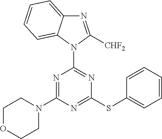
N1(C2=NC(SC3=CC=CC=C3)=NC(N3CCOCC3)=N2)C([CHF2])=NC2=CC=CC=C12
